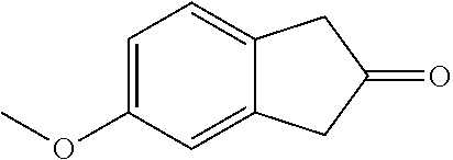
C1=C(OC)C=C2C(=C1)CC(=O)C2
